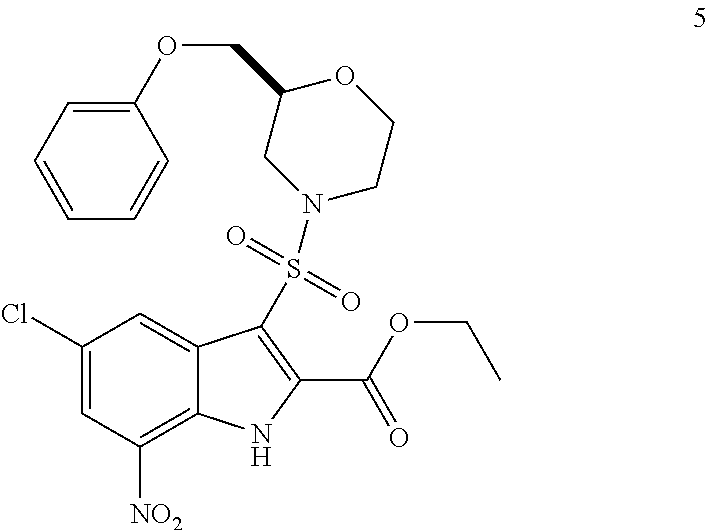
C1(Cl)=CC([NO2])=C2C(=C1)C(S(=O)(=O)N1CCOC(COC3=CC=CC=C3)C1)=C(C(OCC)=O)N2
